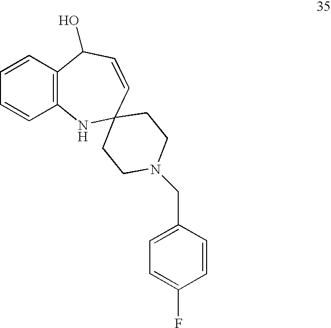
C12=C(C=CC=C1)C(O)C=CC1(N2)CCN(CC2=CC=C(F)C=C2)CC1
